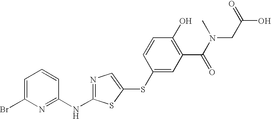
C1=C(Br)N=C(NC2=NC=C(SC3=CC(C(N(CC(=O)O)C)=O)=C(O)C=C3)S2)C=C1
